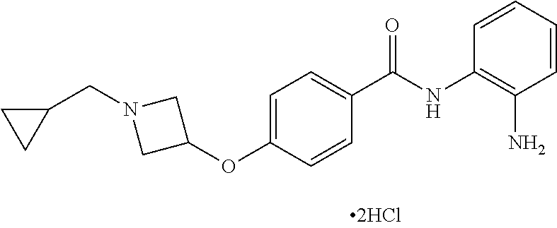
C1=CC=CC(N)=C1NC(C1=CC=C(OC2CN(CC3CC3)C2)C=C1)=O
